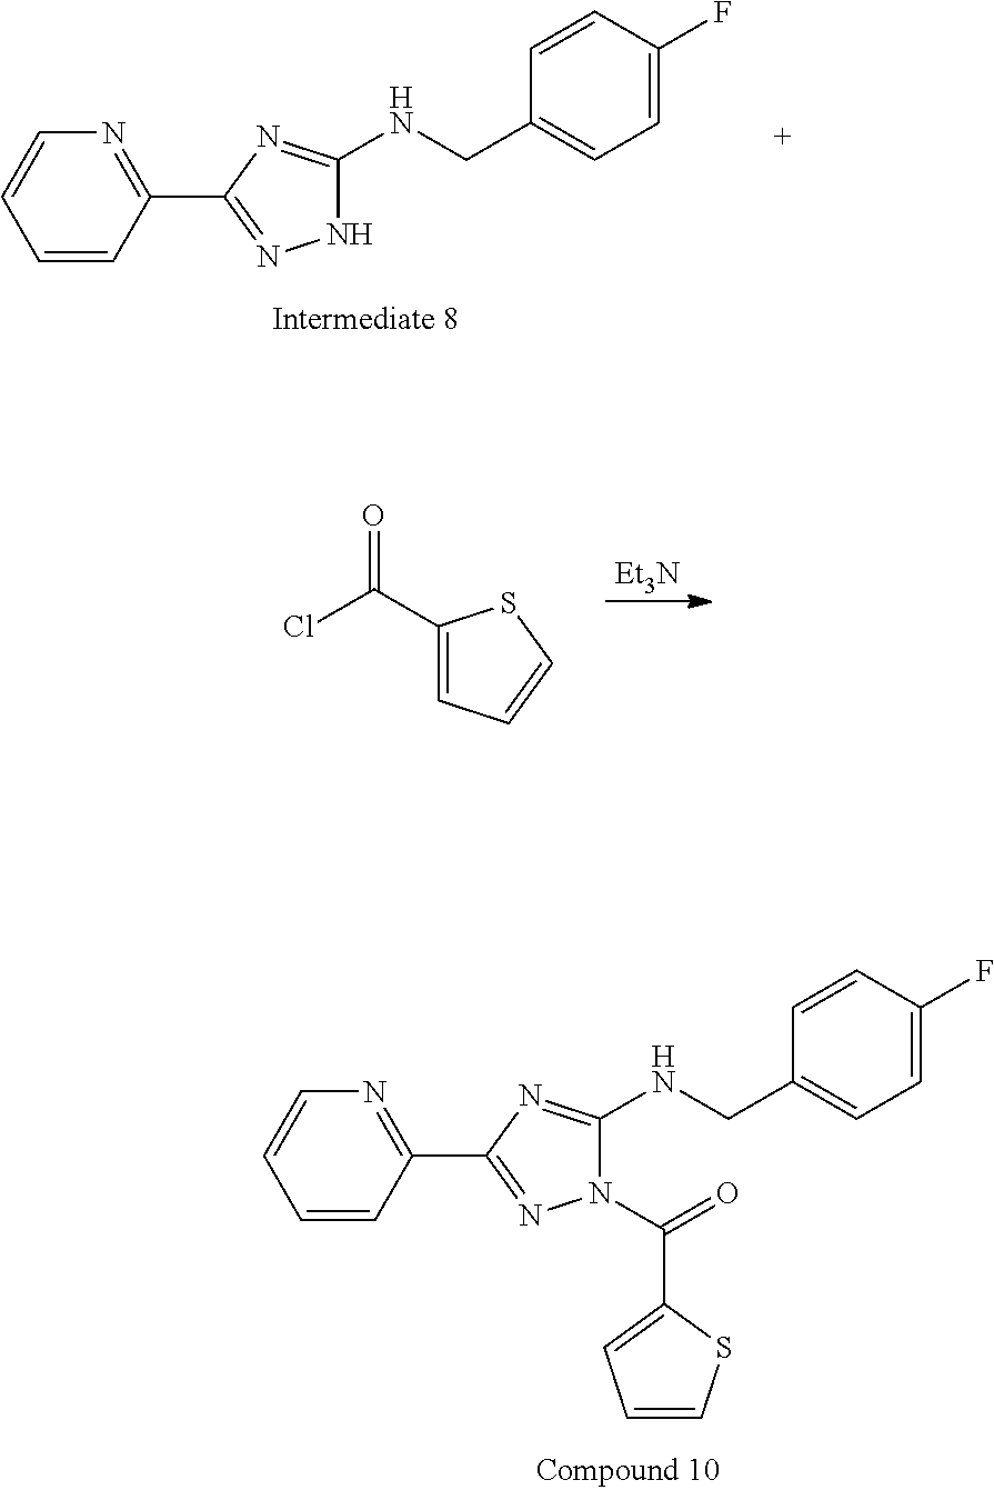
[Et3N].ClC(C1=CC=CS1)=O.C1=CC(C2=NN(C(C3=CC=CS3)=O)C(NCC3=CC=C(F)C=C3)=N2)=NC=C1.C1=CC(C2=NNC(NCC3=CC=C(F)C=C3)=N2)=NC=C1
